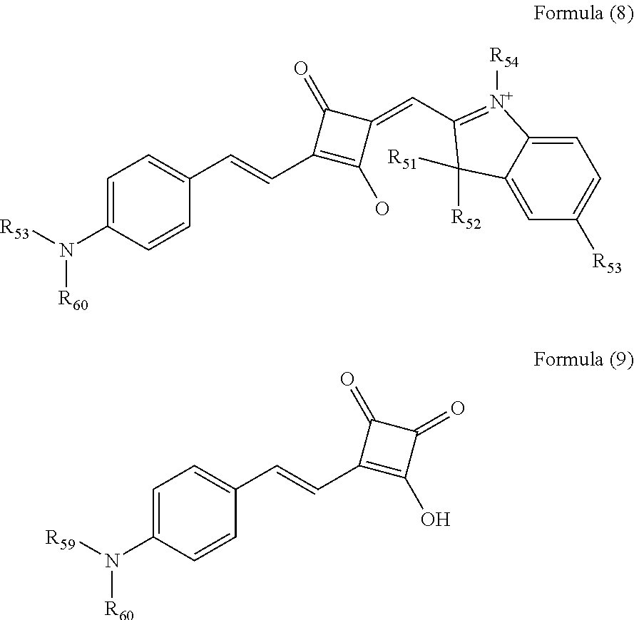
C1=C(N([R53])[R60])C=CC(C=CC2=C(O)C(=CC3=[N+]([R54])C4=CC=C([R53])C=C4C3([R52])[R51])C2=O)=C1.C1=C(N([R59])[R60])C=CC(C=CC2=C(O)C(=O)C2=O)=C1
